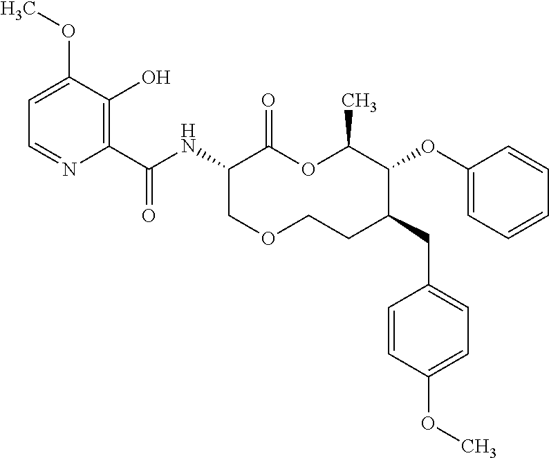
C1(C(NC2C(=O)OC(C)C(OC3=CC=CC=C3)C(CC3=CC=C(OC)C=C3)CCOC2)=O)=C(O)C(OC)=CC=N1
